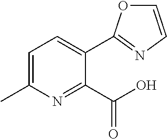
C1=C(C)N=C(C(O)=O)C(C2=NC=CO2)=C1
